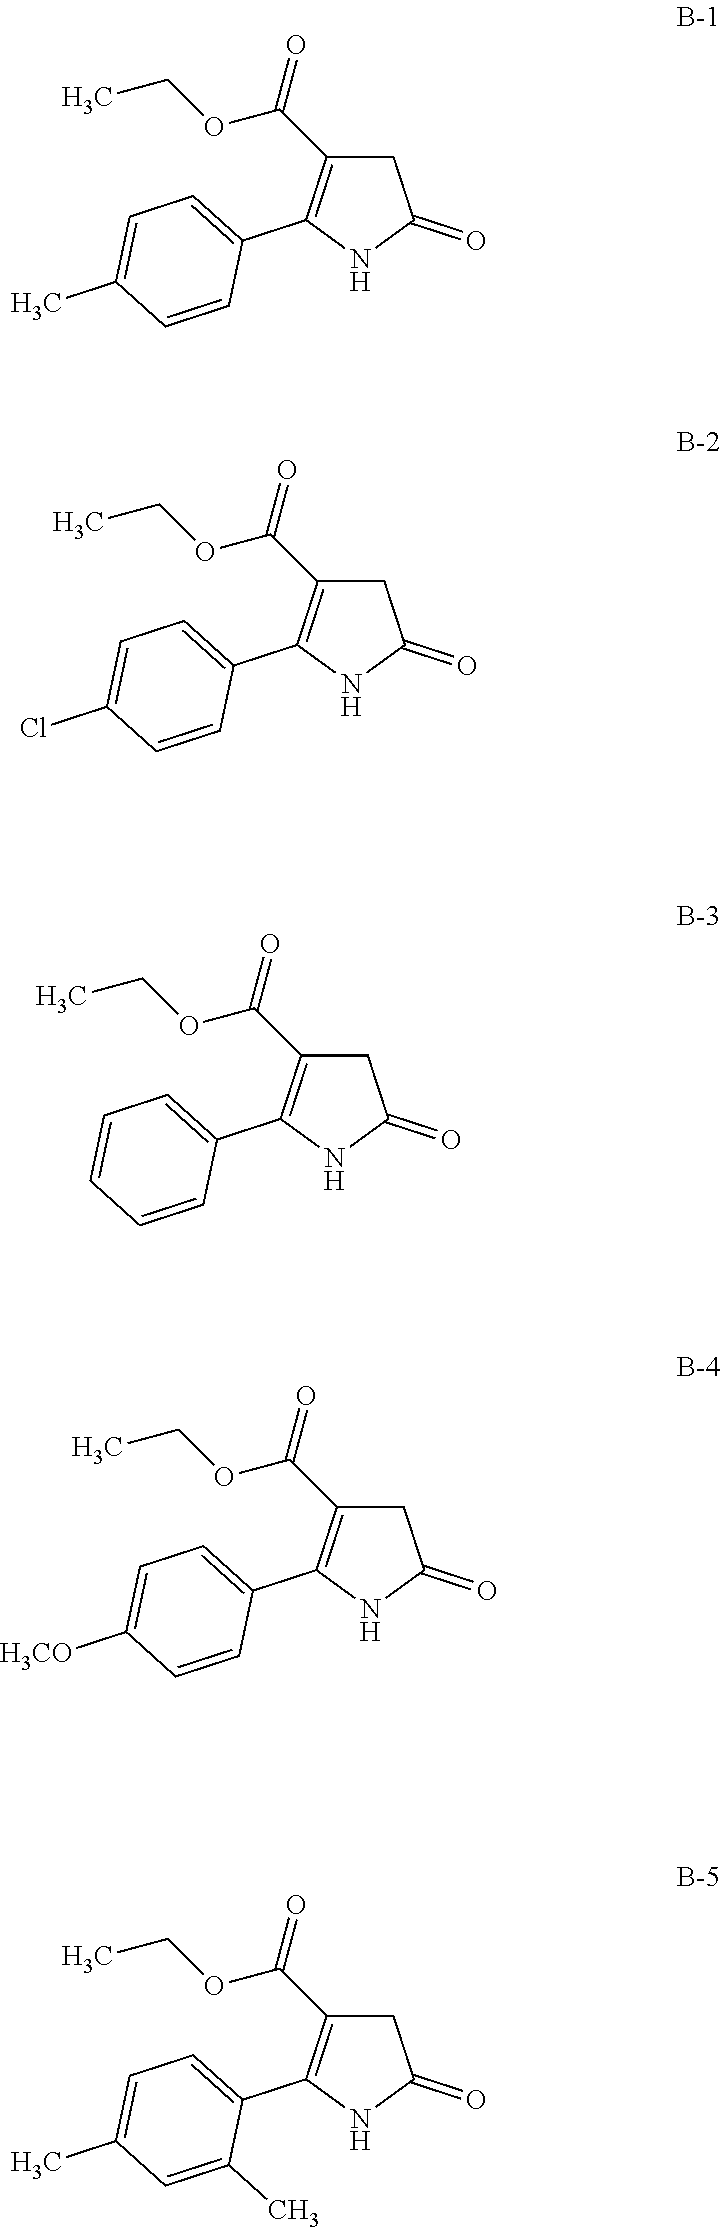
C1C(C(OCC)=O)=C(C2=CC=C(C)C=C2)NC1=O.C1C(C(OCC)=O)=C(C2=CC=C(Cl)C=C2)NC1=O.C1C(C(OCC)=O)=C(C2=CC=CC=C2)NC1=O.C1C(C(OCC)=O)=C(C2=CC=C([H3CO])C=C2)NC1=O.C1C(C(OCC)=O)=C(C2=CC=C(C)C=C2C)NC1=O
